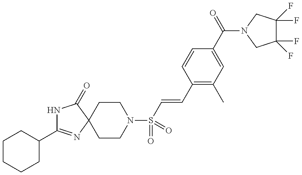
C1(C2=NC3(C(=O)N2)CCN(S(=O)(=O)C=CC2=C(C)C=C(C(=O)N4CC(F)(F)C(F)(F)C4)C=C2)CC3)CCCCC1
